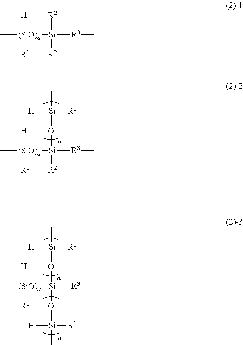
C[(SiO)a]([Si]([R3]C)(O[Si]([R1])([H])C)[R2])([R1])[H].C[(SiO)a]([Si]([R3]C)(O[Si]([R1])([H])C)O[Si]([R1])([H])C)([R1])[H].C[(SiO)a]([Si]([R3]C)([R2])[R2])([R1])[H]
